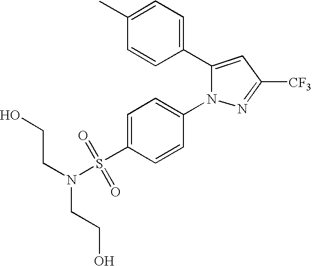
C1(C2=CC=C(C)C=C2)=CC([CF3])=NN1C1=CC=C(S(=O)(=O)N(CCO)CCO)C=C1
